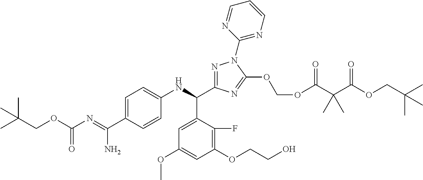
C1=C(C(=NC(=O)OCC(C)(C)C)N)C=CC(NC(C2=CC(OC)=CC(OCCO)=C2F)C2=NN(C3=NC=CC=N3)C(OCOC(C(C(OCC(C)(C)C)=O)(C)C)=O)=N2)=C1
